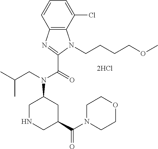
C1=CC2=C(C(Cl)=C1)N(CCCCOC)C(C(=O)N(CC(C)C)C1CNCC(C(=O)N3CCOCC3)C1)=N2
